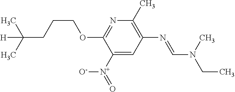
N1=C(OCCCC([H])(C)C)C([N+]([O-])=O)=CC(N=CN(C)CC)=C1C
